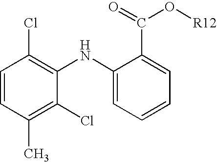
C1=CC(C)=C(Cl)C(NC2=CC=CC=C2C(=O)O[R12])=C1Cl
